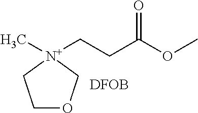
C1OC[N+](C)(CCC(OC)=O)C1.[DFOB]
